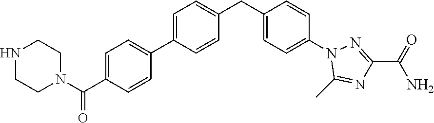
C1=C(C2=CC=C(C(N3CCNCC3)=O)C=C2)C=CC(CC2=CC=C(N3C(C)=NC(C(=O)N)=N3)C=C2)=C1
